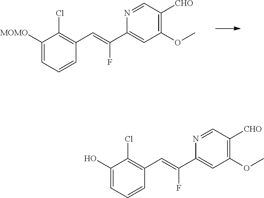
C1([MOMO])=CC=CC(C=C(F)C2=CC(OC)=C([CHO])C=N2)=C1Cl.C1(O)=CC=CC(C=C(F)C2=CC(OC)=C([CHO])C=N2)=C1Cl
